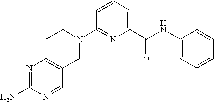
N1=C(N)N=CC2=C1CCN(C1=NC(C(NC3=CC=CC=C3)=O)=CC=C1)C2
